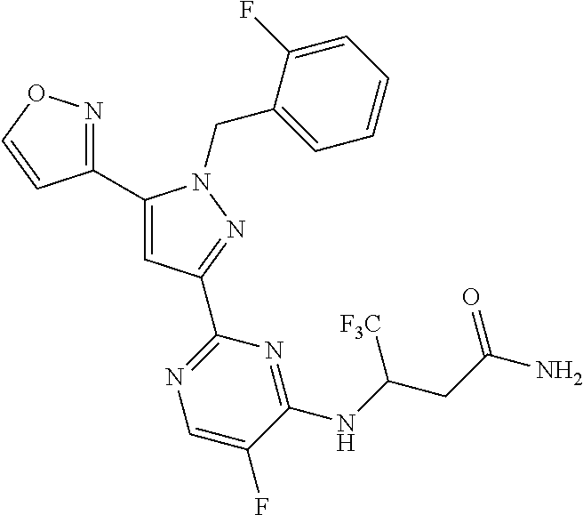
C1(C2=NOC=C2)=CC(C2=NC=C(F)C(NC(CC(N)=O)[F3C])=N2)=NN1CC1=CC=CC=C1F
